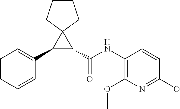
C1(C2=CC=CC=C2)C(C(NC2=C(OC)N=C(OC)C=C2)=O)C12CCCC2
